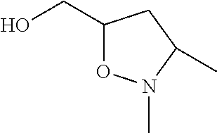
C1(CO)ON(C)C(C)C1
